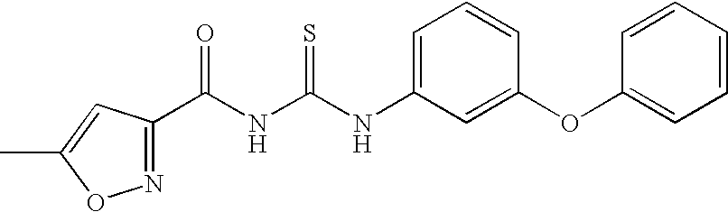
C(NC(NC1=CC=CC(OC2=CC=CC=C2)=C1)=S)(=O)C1=NOC(C)=C1
